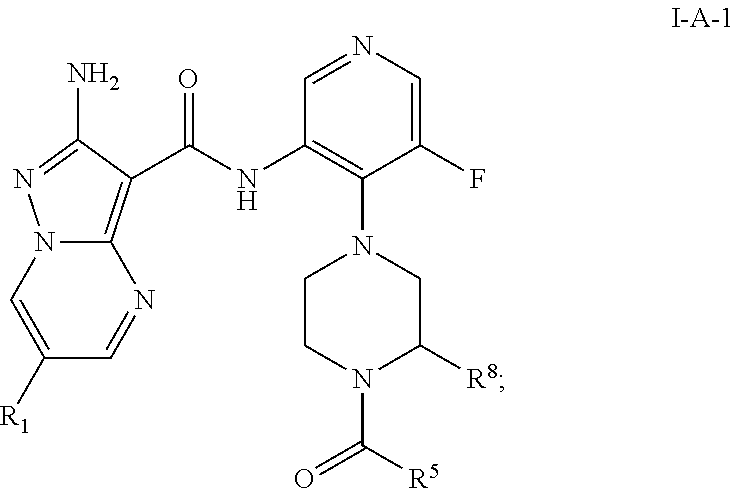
C1(N)=NN2C(=C1C(NC1=C(N3CCN(C([R5])=O)C([R8])C3)C(F)=CN=C1)=O)N=CC([R1])=C2
